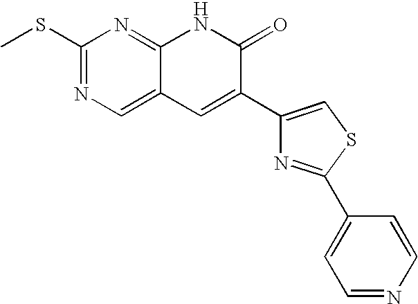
C1(SC)=NC=C2C(=N1)NC(=O)C(C1=CSC(C3=CC=NC=C3)=N1)=C2
